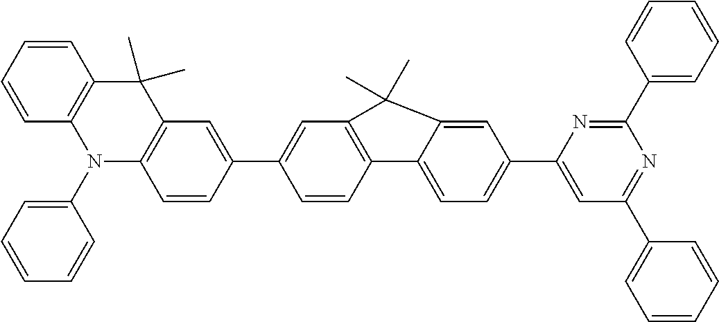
C1=CC2=C(C=C1C1=CC3=C(C=C1)N(C1=CC=CC=C1)C1=C(C3(C)C)C=CC=C1)C(C)(C)C1=CC(C3=CC(C4=CC=CC=C4)=NC(C4=CC=CC=C4)=N3)=CC=C21
